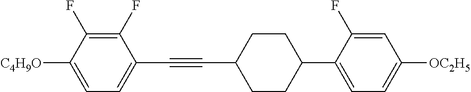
C1(F)=C(F)C([C4H9O])=CC=C1C#CC1CCC(C2=CC=C([OC2H5])C=C2F)CC1
